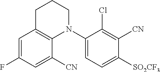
C1=C(F)C=C([CN])C2=C1CCCN2C1=CC=C([SO2CF3])C([CN])=C1Cl
